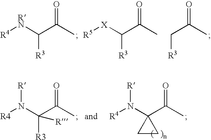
[R4][RN]C(C(C)=O)[R3].[R5][X]C(C(C)=O)[R3].C(C(C)=O)[R3].[R4]N(C(C(C)=O)([R3])[R])[R].[R4]N(C1(C(C)=O)CC1)[R]
